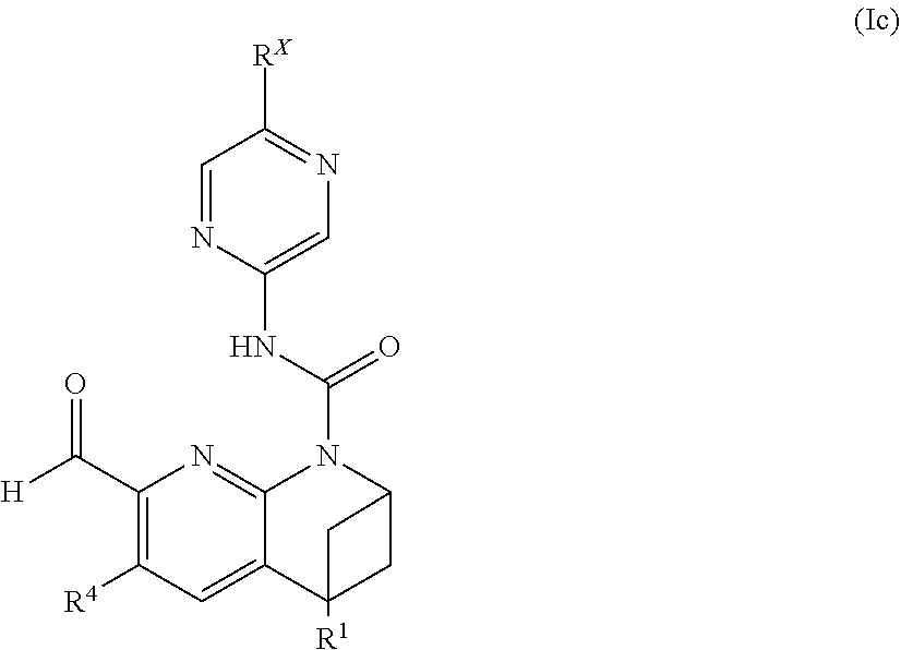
C1=NC(NC(=O)N2C3=NC(C([H])=O)=C([R4])C=C3C3([R1])CC2C3)=CN=C1[RX]
